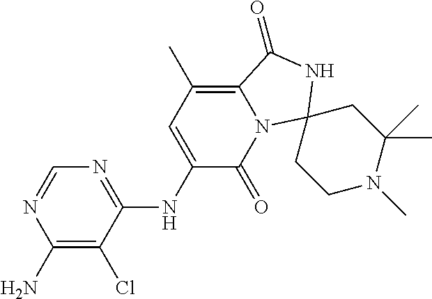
N1=C(NC2=CC(C)=C3N(C2=O)C2(NC3=O)CCN(C)C(C)(C)C2)C(Cl)=C(N)N=C1
